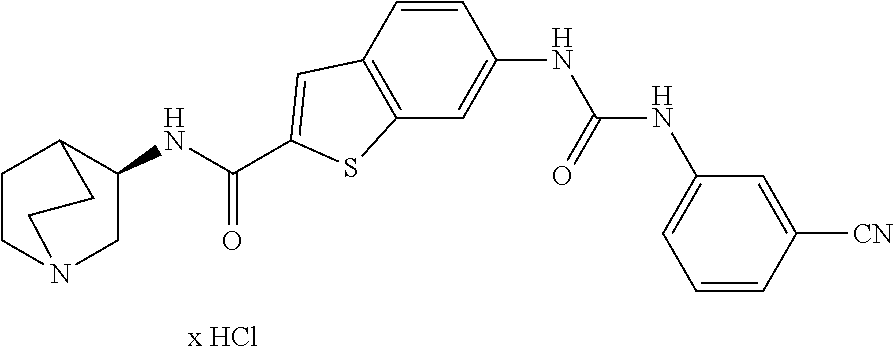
C1(NC(=O)C2=CC3=C(C=C(NC(=O)NC4=CC=CC([CN])=C4)C=C3)S2)CN2CCC1CC2
